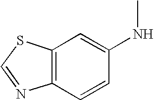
C12=C(C=CC(NC)=C1)N=CS2
